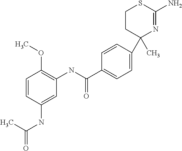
C1=CC(C2(C)N=C(N)SCC2)=CC=C1C(=O)NC1=C(OC)C=CC(NC(C)=O)=C1
